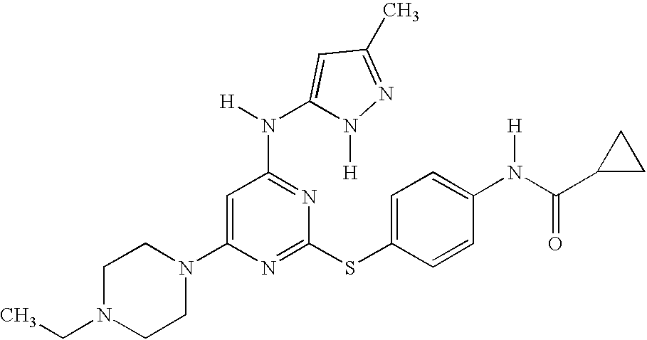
C1N(CC)CCN(C2=CC(N([H])C3=CC(C)=NN3[H])=NC(SC3=CC=C(N(C(=O)C4CC4)[H])C=C3)=N2)C1
